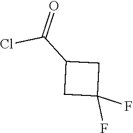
C1(C(Cl)=O)CC(F)(F)C1
